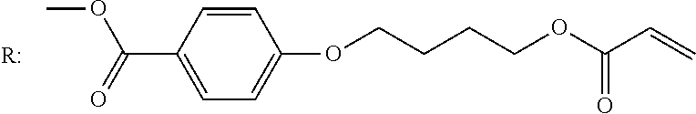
C1=CC(C(OC)=O)=CC=C1OCCCCOC(C=C)=O.[R:]
